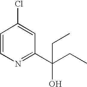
C1=CN=C(C(CC)(O)CC)C=C1Cl
